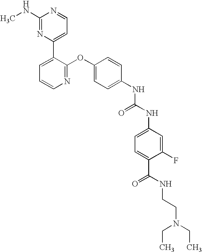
C1(NC)=NC(C2=CC=CN=C2OC2=CC=C(NC(NC3=CC=C(C(NCCN(CC)CC)=O)C(F)=C3)=O)C=C2)=CC=N1
